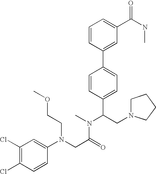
C(C(N(C)C(CN1CCCC1)C1=CC=C(C2=CC(C(NC)=O)=CC=C2)C=C1)=O)N(C1=CC(Cl)=C(Cl)C=C1)CCOC
